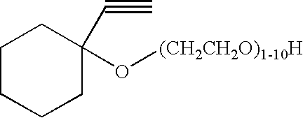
C1CCCC(C#C)(O[(CH2CH2O)1-10H])C1
